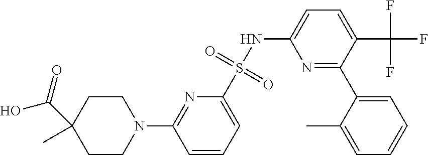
C1CN(C2=NC(S(NC3=CC=C(C(F)(F)F)C(C4=CC=CC=C4C)=N3)(=O)=O)=CC=C2)CCC1(C(=O)O)C
